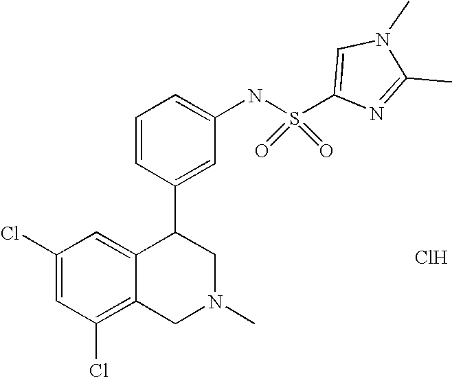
C1(Cl)=C2C(=CC(Cl)=C1)C(C1=CC(NS(=O)(=O)C3=CN(C)C(C)=N3)=CC=C1)CN(C)C2.Cl
